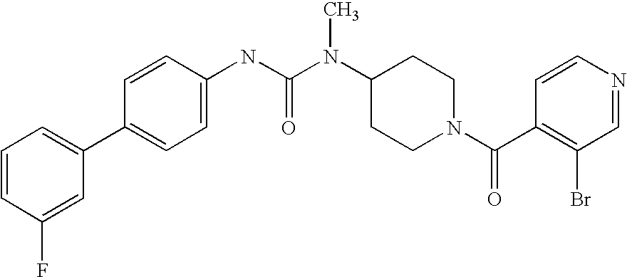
C1=CC(F)=CC(C2=CC=C(NC(N(C3CCN(C(C4=C(Br)C=NC=C4)=O)CC3)C)=O)C=C2)=C1
